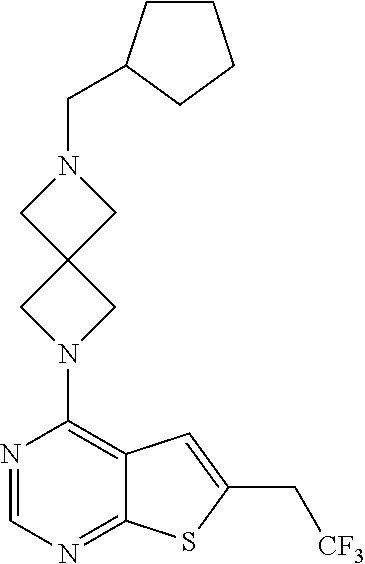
C12=C(N3CC4(C3)CN(CC3CCCC3)C4)N=CN=C1SC(C[CF3])=C2
